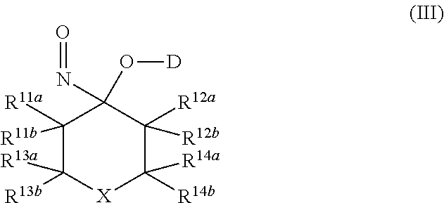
C1([R11b])([R11a])C([R13b])([R13a])[X]C([R14a])([R14b])C([R12a])([R12b])C1(N=O)O[D]
